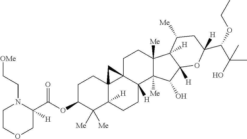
O(C1C([Me])([Me])C2([H])C3(CC1)C1(C([H])(CC2)C2([Me])C([Me])(CC1)C1([H])C([H])(C2O)OC(C(OCC)C(O)(C)C)([H])CC1[Me])C3)C(C1([H])N(CC[OMe])CCOC1)=O
